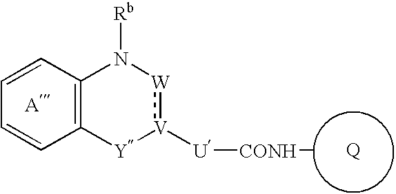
C1=CC2=C(C=C1)[Y][V]([U][CONH][Q]):[W]N2[Rb]
